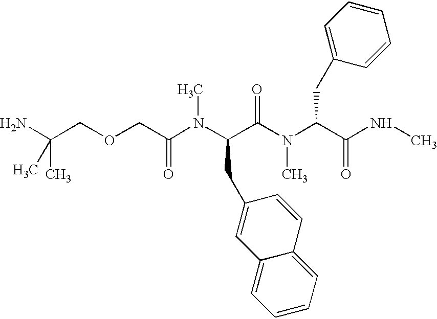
NC(COCC(N(C(C(N(C(C(NC)=O)CC1=CC=CC=C1)C)=O)CC1=CC2=CC=CC=C2C=C1)C)=O)(C)C
